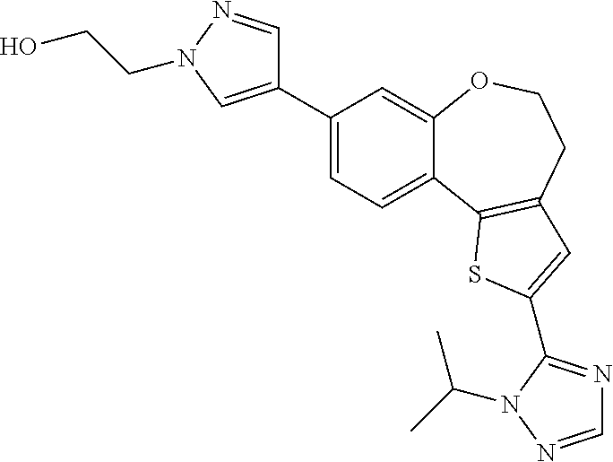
C1(C2=CN(CCO)N=C2)=CC=C2C(=C1)OCCC1=C2SC(C2=NC=NN2C(C)C)=C1
